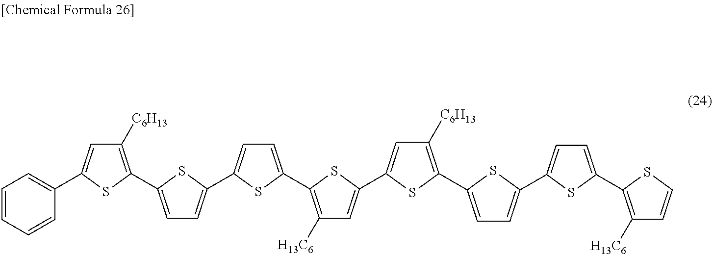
C1([C6H13])=C(C2=CC=C(C3=CC=C(C4=C([H13C6])C=C(C5=CC([C6H13])=C(C6=CC=C(C7=CC=C(C8=C([H13C6])C=CS8)S7)S6)S5)S4)S3)S2)SC(C2=CC=CC=C2)=C1
